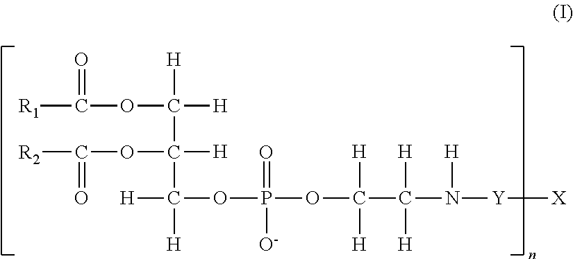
[R1]C(=O)OC([H])([H])C(C([H])(OP(OC(C(N([H])[Y][X])([H])[H])([H])[H])(=O)[O-])[H])([H])OC(=O)[R2]
